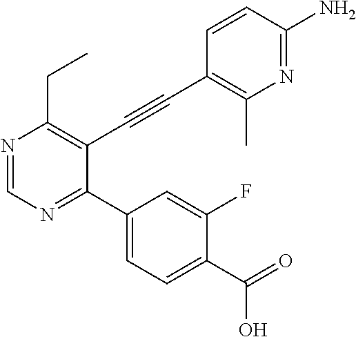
N1=CN=C(C2=CC=C(C(=O)O)C(F)=C2)C(C#CC2=C(C)N=C(N)C=C2)=C1CC
